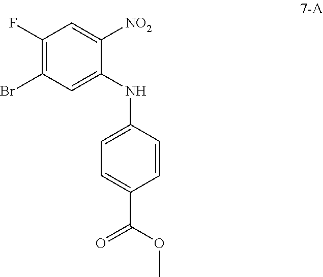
C1=C(NC2=CC(Br)=C(F)C=C2[NO2])C=CC(C(OC)=O)=C1
